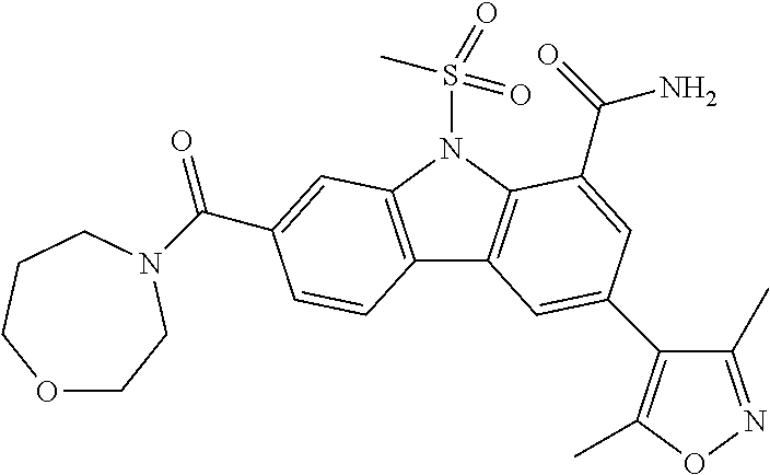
C12=C(N(S(C)(=O)=O)C3=C1C=C(C1=C(C)ON=C1C)C=C3C(=O)N)C=C(C(=O)N1CCOCCC1)C=C2
